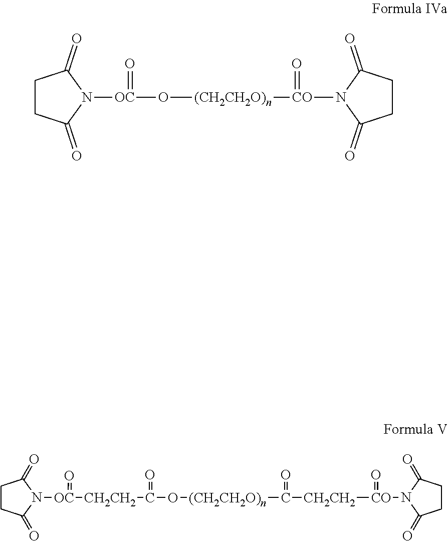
C1CC(=O)N([OC](O[(CH2CH2O)n][CO](N2C(=O)CCC2=O)=O)=O)C1=O.C1CC(=O)N([OC]([CH2CH2]C(O[(CH2CH2O)n]C([CH2CH2][CO](N2C(=O)CCC2=O)=O)=O)=O)=O)C1=O
